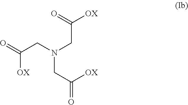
O=C(CN(CC([OX])=O)CC(=O)[OX])[OX]
